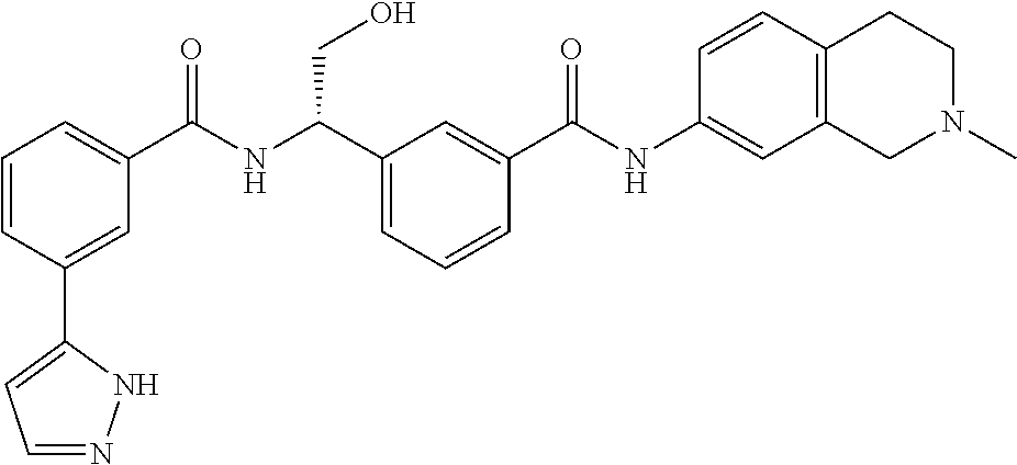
C1=CC=C(C(NC(C2=CC=CC(C(NC3=CC4=C(C=C3)CCN(C)C4)=O)=C2)CO)=O)C=C1C1=CC=NN1
